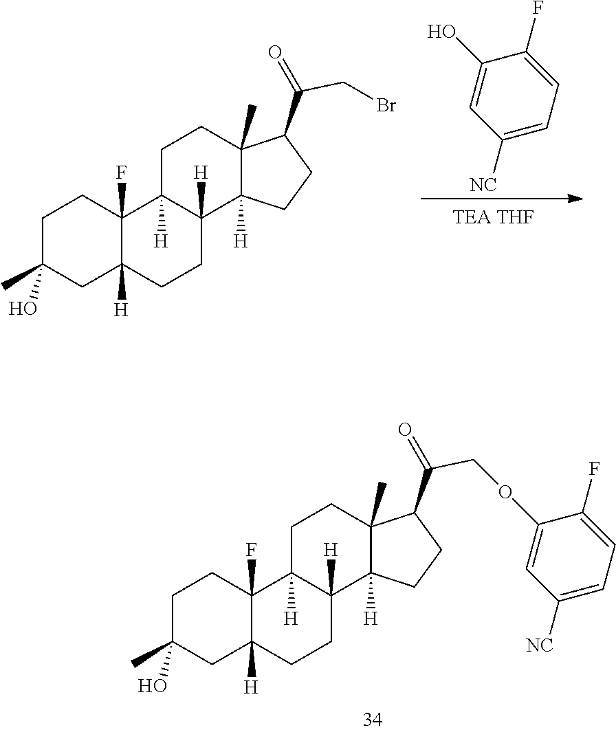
C1(O)=CC([NC])=CC=C1F.C1C(C)(O)CC2([H])C(F)(C1)C1([H])C([H])(CC2)C2([H])C(C)(CC1)C(C(=O)CBr)CC2.C1C(C)(O)CC2([H])C(F)(C1)C1([H])C([H])(CC2)C2([H])C(C)(CC1)C(C(=O)COC1=CC([NC])=CC=C1F)CC2
